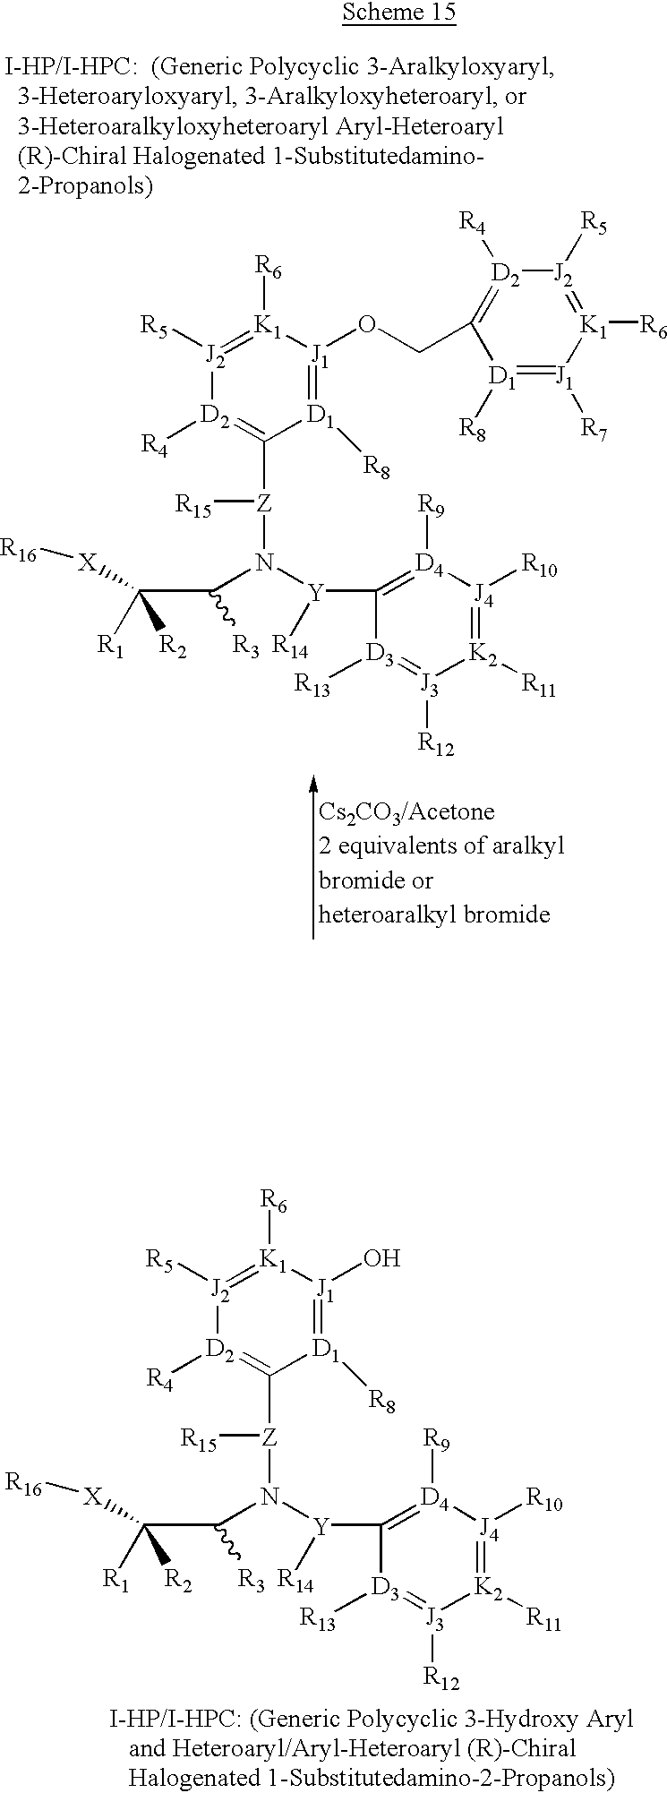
[J2]1([R5])=[K1]([R6])[J1](O)=[D1]([R8])C([Z](N(C(C([X][R16])([R1])[R2])[R3])[Y]([R14])C2=[D4]([R9])[J4]([R10])=[K2]([R11])[J3]([R12])=[D3]2[R13])[R15])=[D2]1[R4].[J2]1([R5])=[K1]([R6])[J1](OCC2=[D2]([R4])[J2]([R5])=[K1]([R6])[J1]([R7])=[D1]2[R8])=[D1]([R8])C([Z](N(C(C([X][R16])([R1])[R2])[R3])[Y]([R14])C2=[D4]([R9])[J4]([R10])=[K2]([R11])[J3]([R12])=[D3]2[R13])[R15])=[D2]1[R4]
